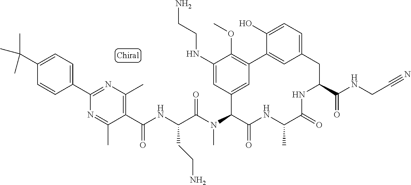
C1(C(C)(C)C)=CC=C(C2=NC(C)=C(C(NC(C(N(C3C(=O)NC(C)C(=O)NC(C(NCC#N)=O)CC4=CC=C(O)C(=C4)C4=C(OC)C(NCCN)=CC3=C4)C)=O)CCN)=O)C(C)=N2)C=C1
